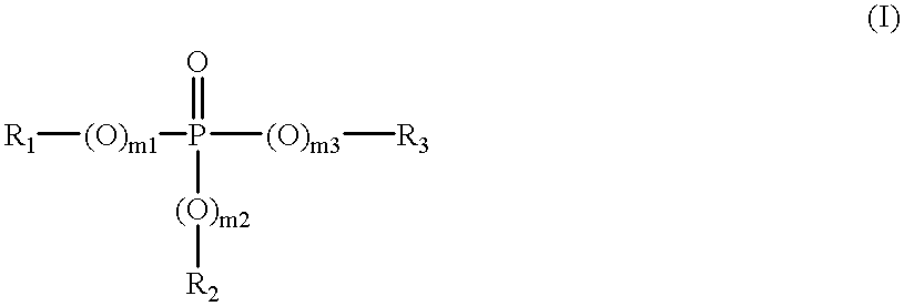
[R1][(O)m1]P([(O)m3][R3])(=O)[(O)m2][R2]
